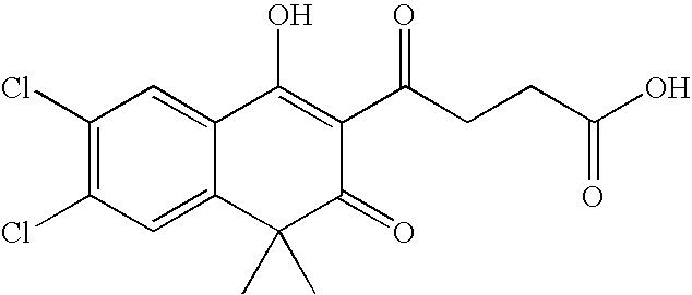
C1(Cl)=C(Cl)C=C2C(=C1)C(C)(C)C(=O)C(C(CCC(O)=O)=O)=C2O
